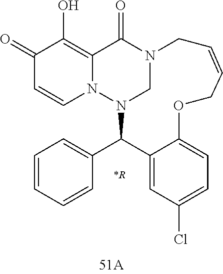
N12CN(C(C3=CC=CC=C3)C3=CC(Cl)=CC=C3OCC=CC1)N1C=CC(=O)C(O)=C1C2=O.[*R]
